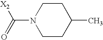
N1(C(=O)[X2])CCC(C)CC1
